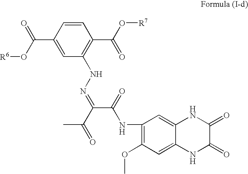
C1=CC(C(O[R6])=O)=CC(NN=C(C(C)=O)C(=O)NC2=C(OC)C=C3C(=C2)NC(=O)C(=O)N3)=C1C(O[R7])=O
